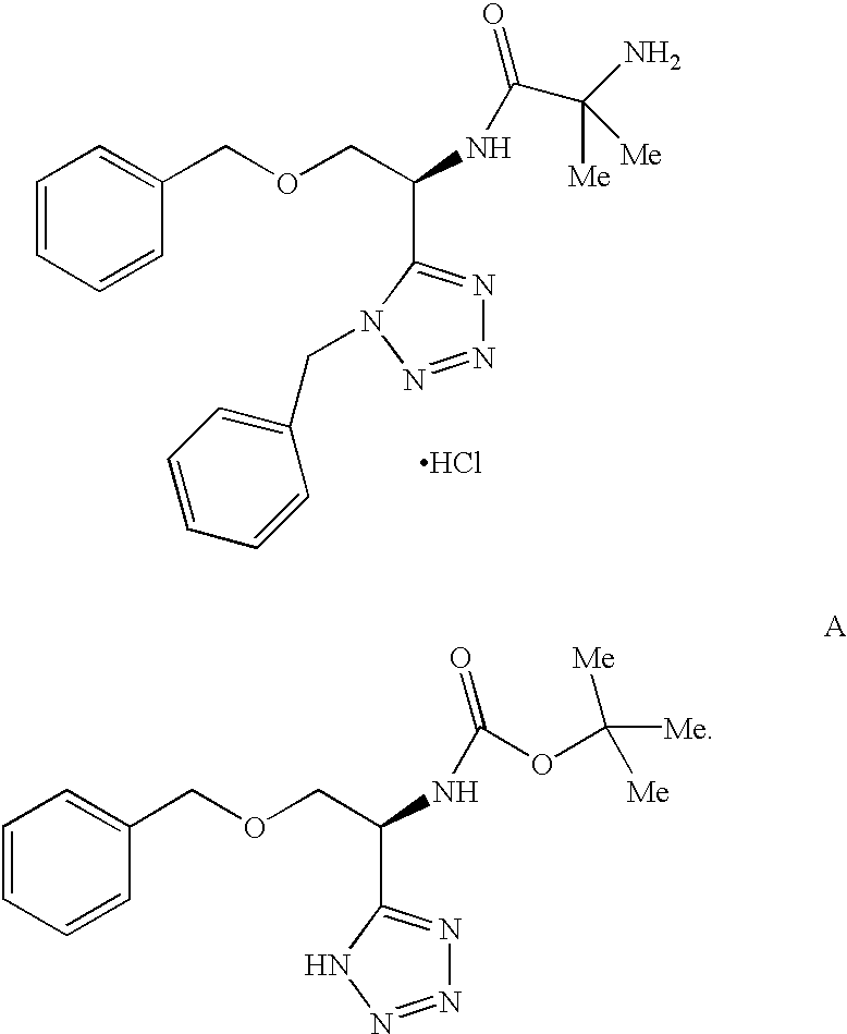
C1=CC=CC(COCC(NC(=O)C(N)([Me])[Me])C2=NN=NN2CC2=CC=CC=C2)=C1.Cl.C1=CC=CC(COCC(NC(OC([Me])([Me])[Me])=O)C2=NN=NN2)=C1
